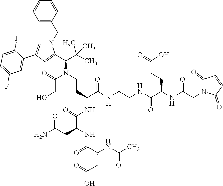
C(N(CCC(NC(C(CC(N)=O)NC(C(NC(C)=O)CC(=O)O)=O)=O)C(NCCNC(C(NC(CN1C(=O)C=CC1=O)=O)CCC(=O)O)=O)=O)C(C1=CC(C2=CC(F)=CC=C2F)=CN1CC1=CC=CC=C1)C(C)(C)C)(=O)CO
